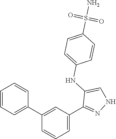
C1(C2=CC=CC=C2)=CC(C2=NNC=C2NC2=CC=C(S(N)(=O)=O)C=C2)=CC=C1
